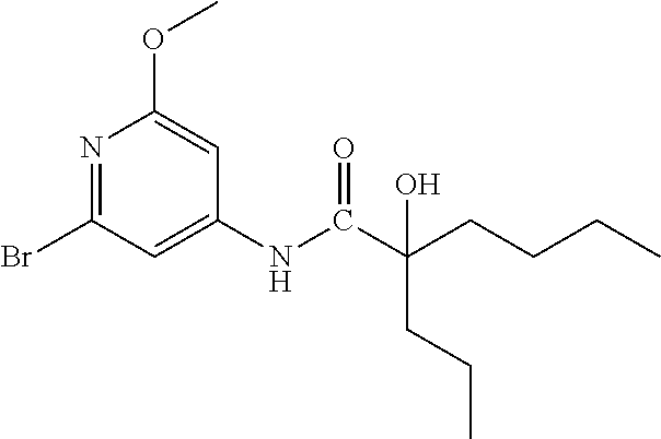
N1=C(Br)C=C(NC(C(CCCC)(CCC)O)=O)C=C1OC
